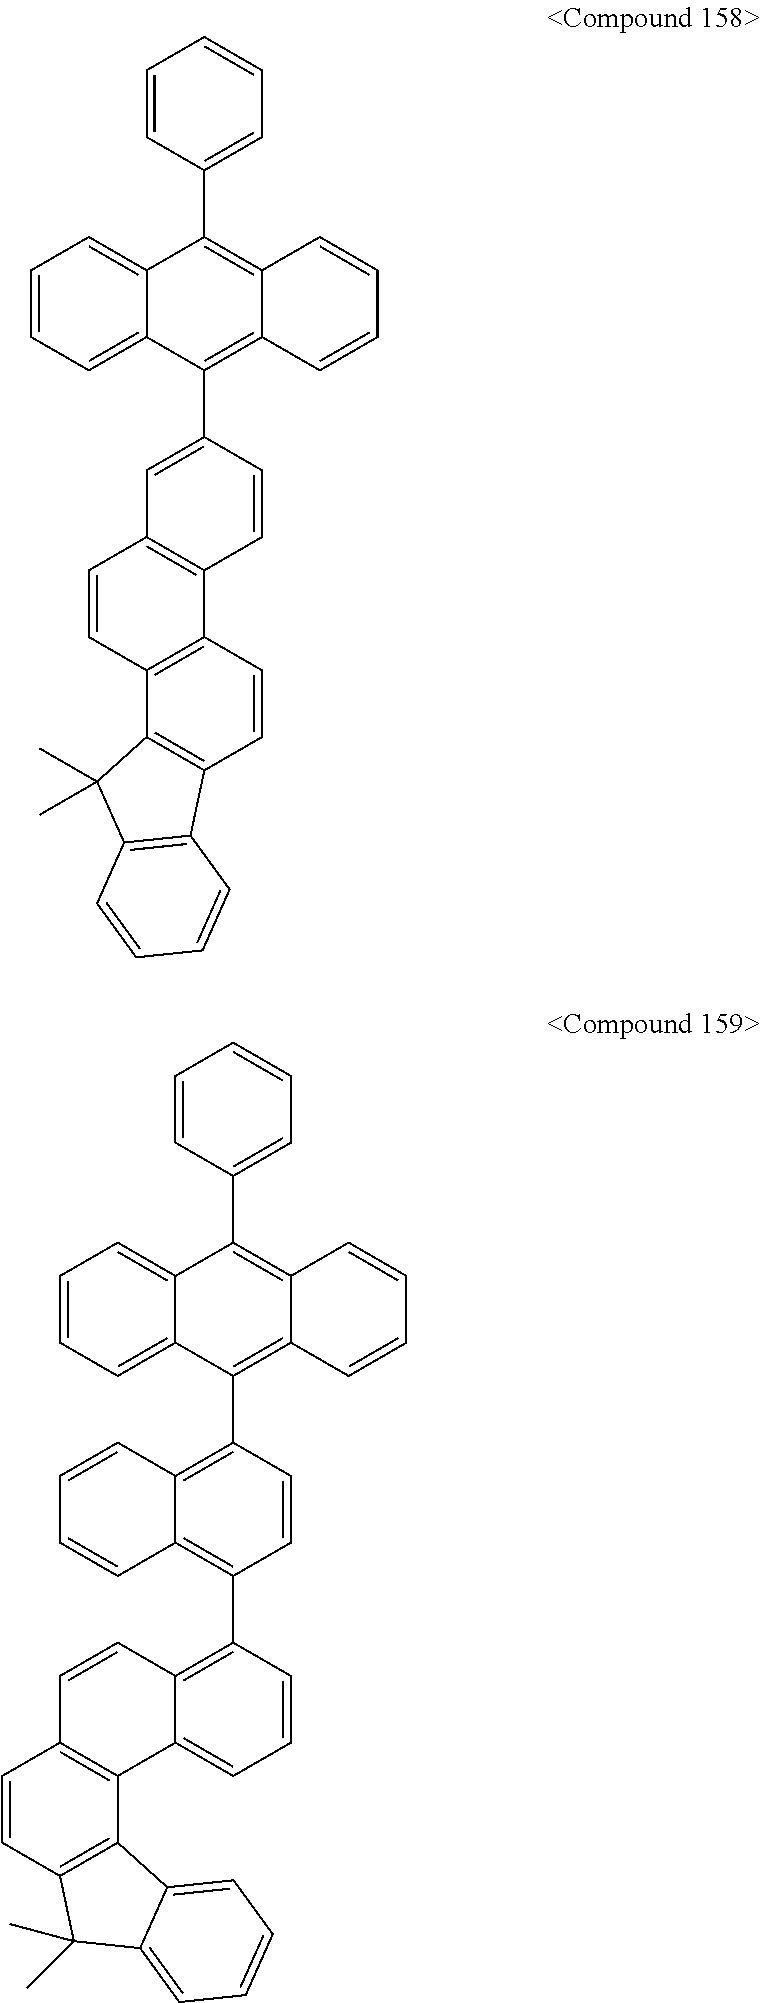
C1=CC(C2=C3C(=C(C4=CC5=C(C=C4)C4=C(C=C5)C5=C(C=C4)C4=C(C5(C)C)C=CC=C4)C4=CC=CC=C24)C=CC=C3)=CC=C1.C1=CC(C2=C3C(=C(C4=C5C(=C(C6=C7C(=CC=C6)C6=C(C=C7)C=CC7=C6C6=CC=CC=C6C7(C)C)C=C4)C=CC=C5)C4=CC=CC=C24)C=CC=C3)=CC=C1
